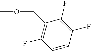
C1=CC(F)=C(F)C(COC)=C1F
